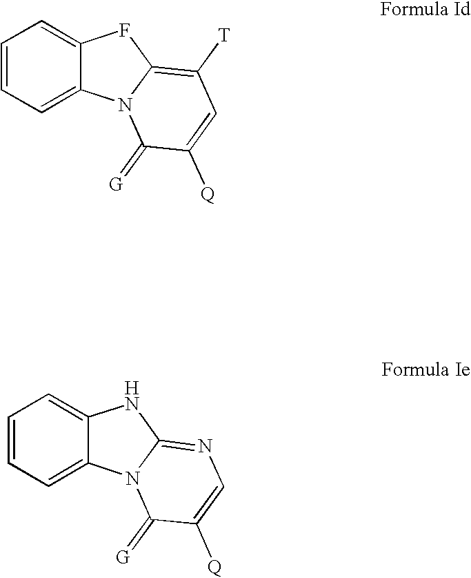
C1=CC=C2C(=C1)FC1=C([T])C=C([Q])C(=[G])N21.C1=CC=C2C(=C1)NC1=NC=C([Q])C(=[G])N21
